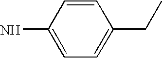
C1=CC(N)=CC=C1CC
